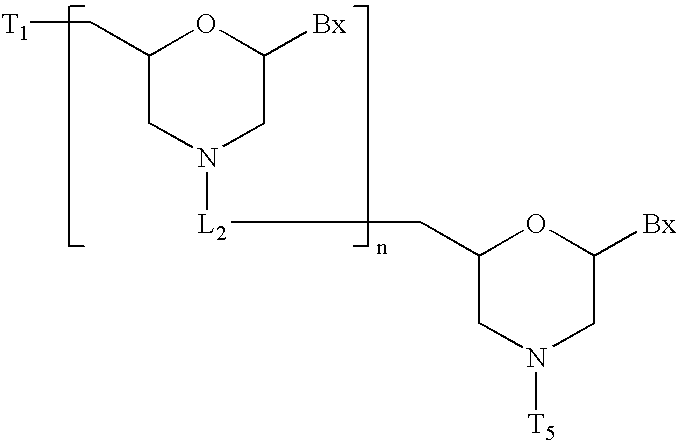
C1(C[T1])CN([L2]CC2CN([T5])CC([Bx])O2)CC([Bx])O1
